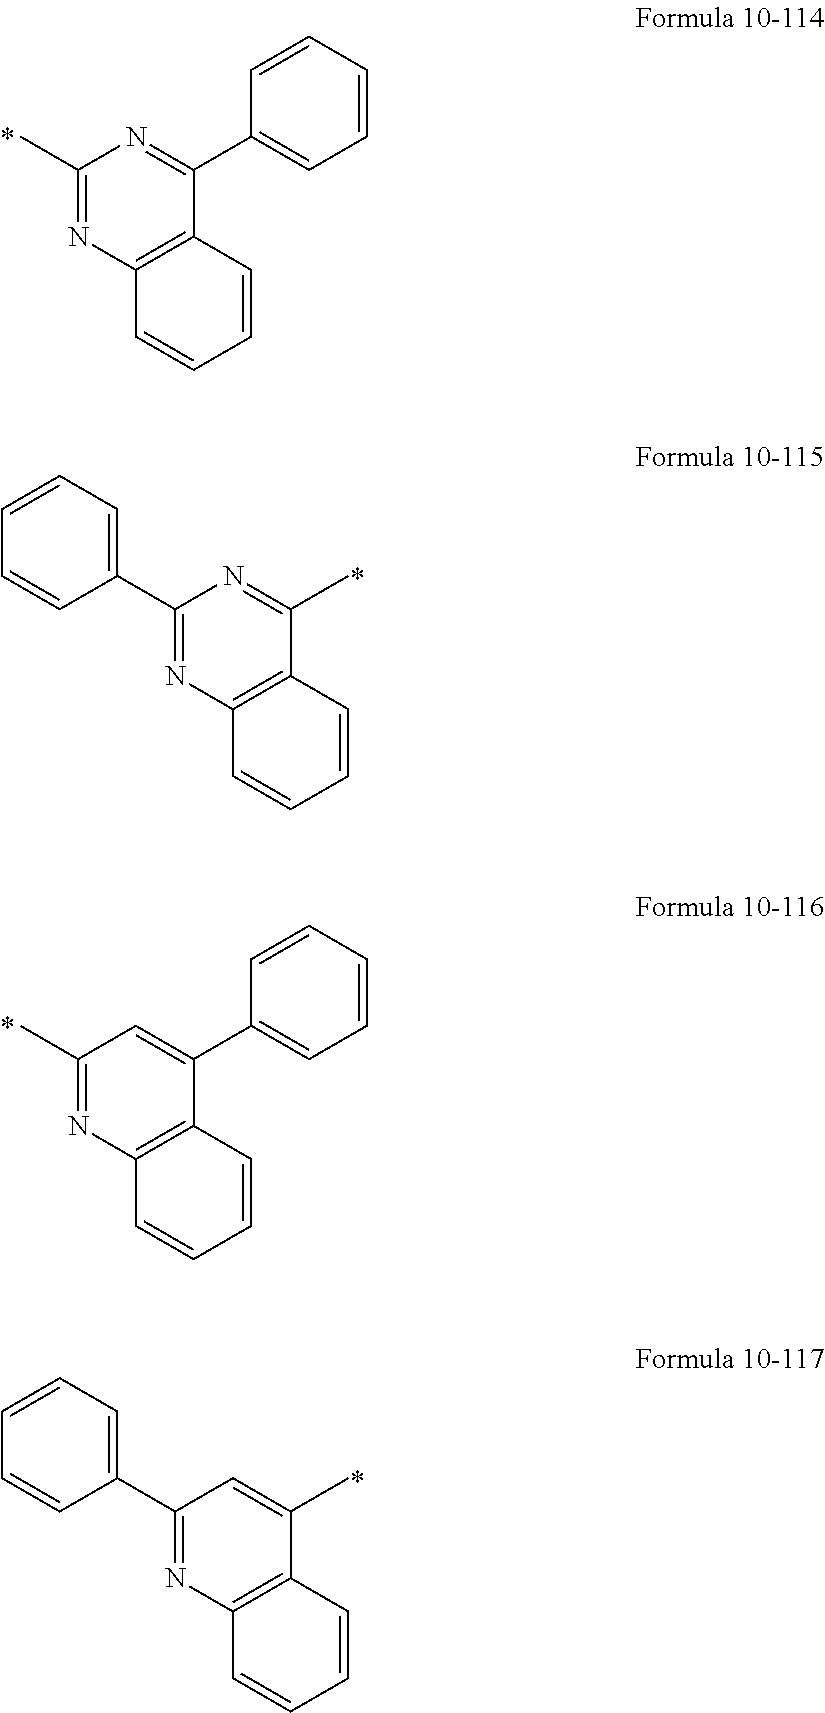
C1(C)=NC2=C(C(C3=CC=CC=C3)=N1)C=CC=C2.C1(C)=NC2=C(C(C3=CC=CC=C3)=C1)C=CC=C2.C1(C2=CC=CC=C2)=NC2=C(C(C)=N1)C=CC=C2.C1(C2=CC=CC=C2)=NC2=C(C(C)=C1)C=CC=C2
